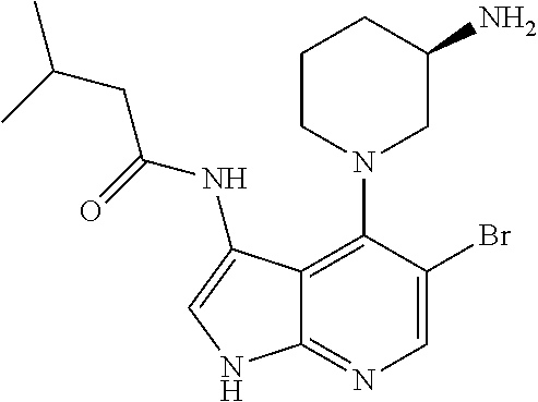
C12=C(N3CC(N)CCC3)C(Br)=CN=C1NC=C2NC(=O)CC(C)C
